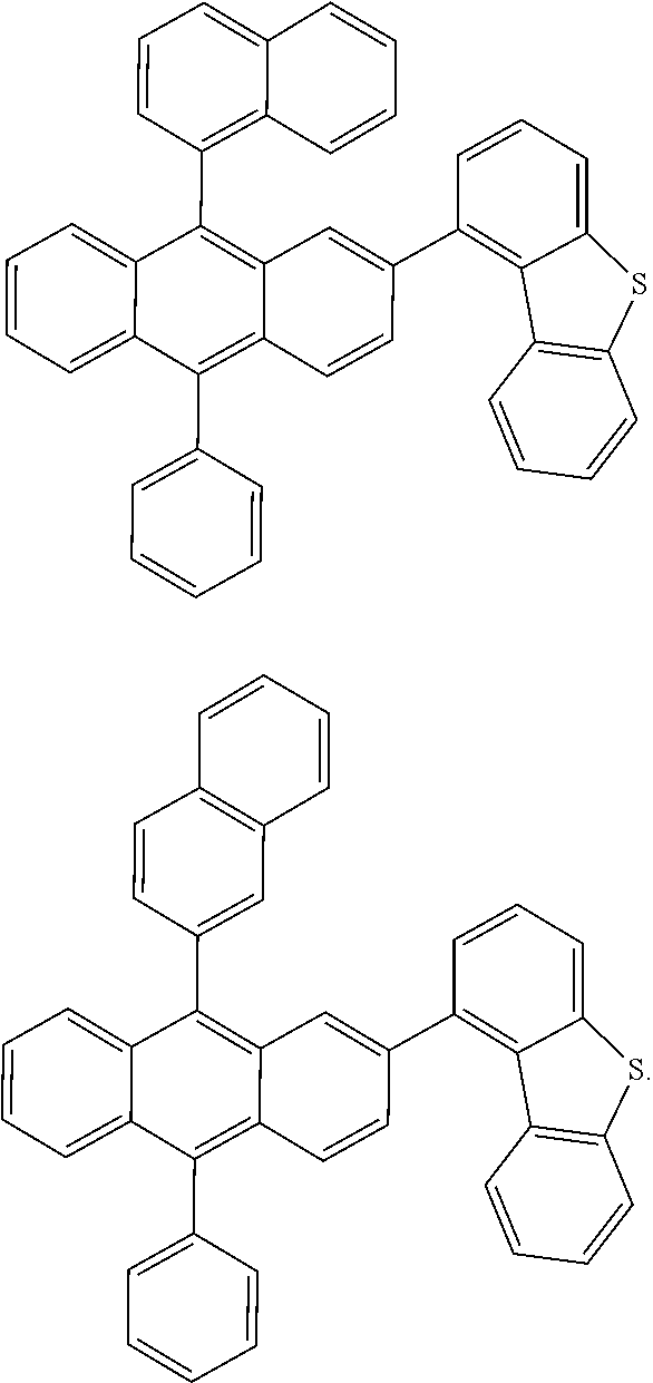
C1=C2C(=C(C3=C4C(=C(C5=CC=CC=C5)C5=CC=CC=C35)C=CC(C3=C5C(=CC=C3)SC3=C5C=CC=C3)=C4)C=C1)C=CC=C2.C12=C(C=C(C3=C4C(=C(C5=CC=CC=C5)C5=CC=CC=C35)C=CC(C3=C5C(=CC=C3)SC3=C5C=CC=C3)=C4)C=C1)C=CC=C2
